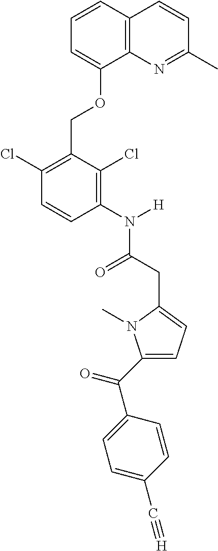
C1=CC2=C(C(OCC3=C(Cl)C=CC(N([H])C(=O)CC4=CC=C(C(=O)C5=CC=C(C#[H])C=C5)N4C)=C3Cl)=C1)N=C(C)C=C2
